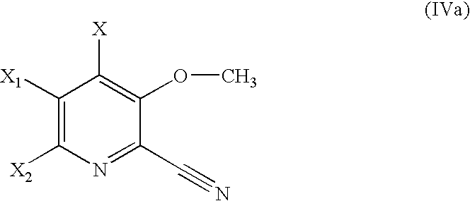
C1([X1])=C([X2])N=C(C#N)C(OC)=C1[X]
